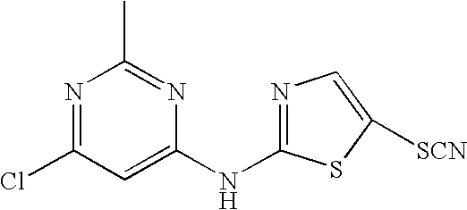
C1(Cl)=NC(C)=NC(NC2=NC=C([SCN])S2)=C1
